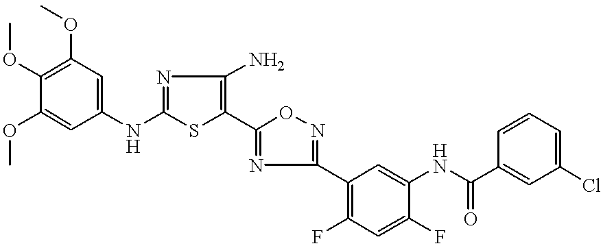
C1(OC)=CC(NC2=NC(N)=C(C3=NC(C4=C(F)C=C(F)C(NC(=O)C5=CC(Cl)=CC=C5)=C4)=NO3)S2)=CC(OC)=C1OC
